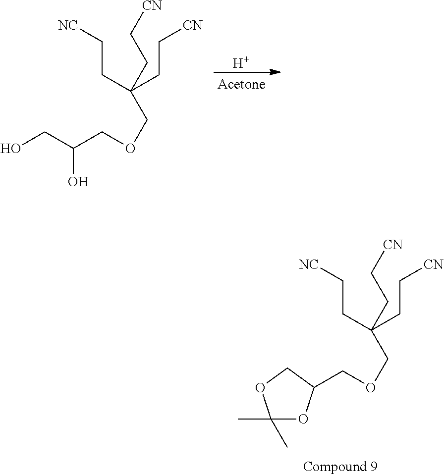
[NC]CCC(CC[CN])(CC[CN])COCC(O)CO.[H].[NC]CCC(CC[CN])(CC[CN])COCC1OC(C)(C)OC1
